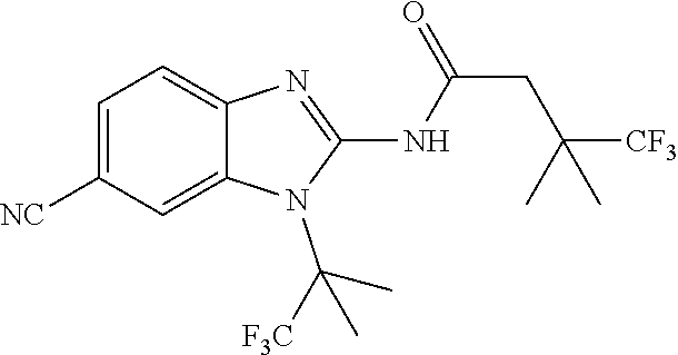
C1=C([NC])C=C2C(=C1)N=C(NC(=O)CC([CF3])(C)C)N2C(C)([F3C])C
